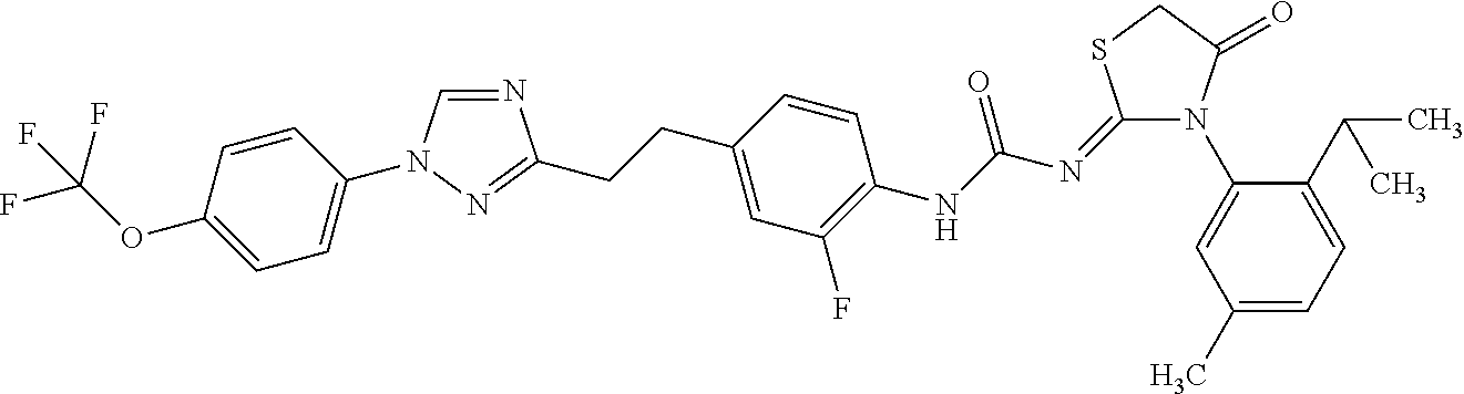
N1=CN(C2=CC=C(OC(F)(F)F)C=C2)N=C1CCC1=CC(F)=C(NC(N=C2N(C3=CC(C)=CC=C3C(C)C)C(=O)CS2)=O)C=C1
